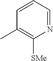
N1=CC=CC(C)=C1[SMe]
